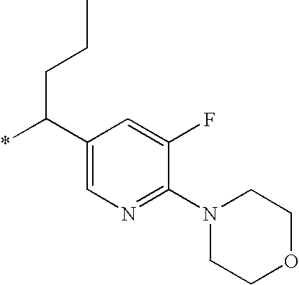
C1(C(*)CCC)=CN=C(N2CCOCC2)C(F)=C1
